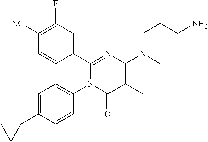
C1(C2=CC(F)=C([CN])C=C2)=NC(N(C)CCCN)=C(C)C(=O)N1C1=CC=C(C2CC2)C=C1
